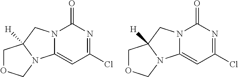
ClC1=NC(=O)N2C(=C1)N1C([H])(C2)COC1.ClC1=NC(=O)N2C(=C1)N1C([H])(C2)COC1
